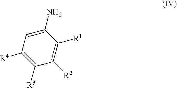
C1(N)=CC([R4])=C([R3])C([R2])=C1[R1]
